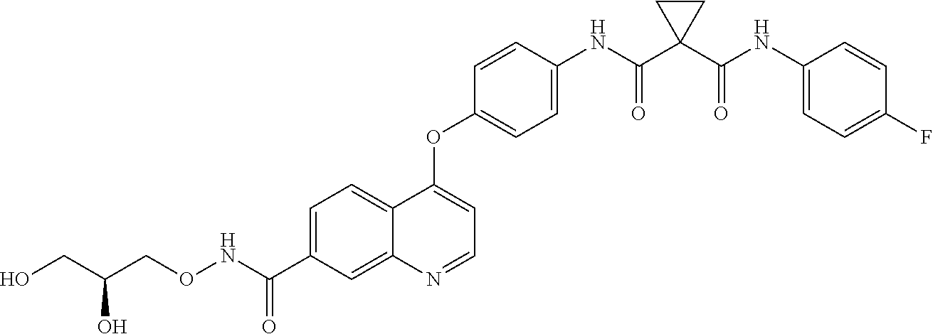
C12=CC=C(C(NOCC(CO)O)=O)C=C1N=CC=C2OC1=CC=C(NC(C2(C(NC3=CC=C(F)C=C3)=O)CC2)=O)C=C1
